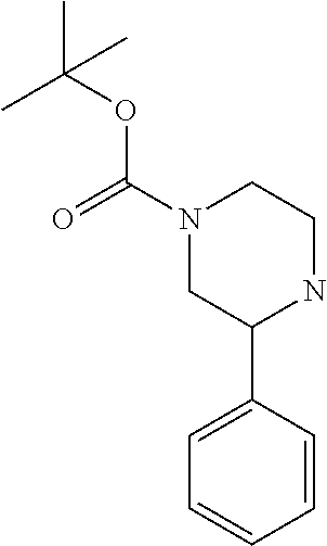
C1=CC(C2NCCN(C(=O)OC(C)(C)C)C2)=CC=C1
